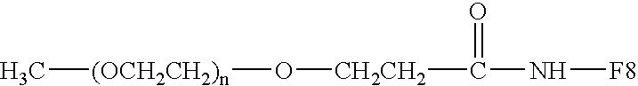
N(C(=O)[CH2CH2]O[(OCH2CH2)n]C)[F8]
